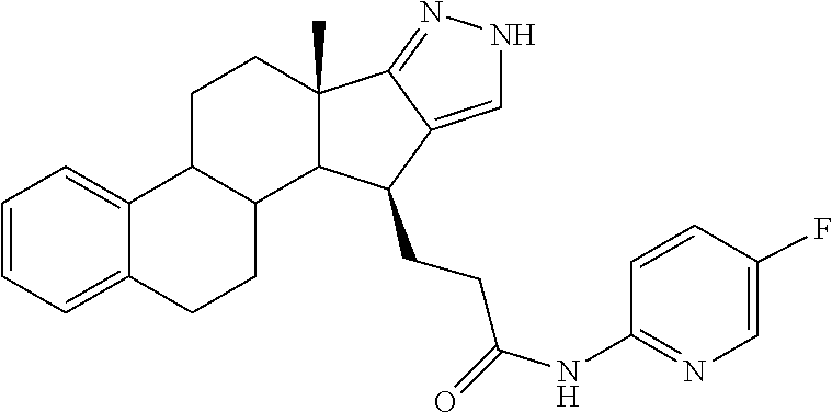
C1=CC(F)=CN=C1NC(=O)CCC1C2=CNN=C2C2(C)CCC3C4=CC=CC=C4CCC3C21
